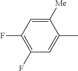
C1(F)=C(F)C=C([Me])C(C)=C1
